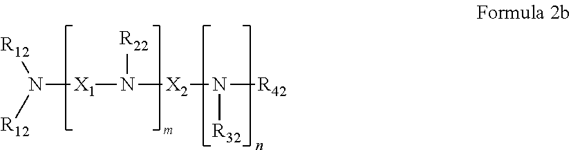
N([X1]N([R22])[X2]N([R42])[R32])([R12])[R12]
